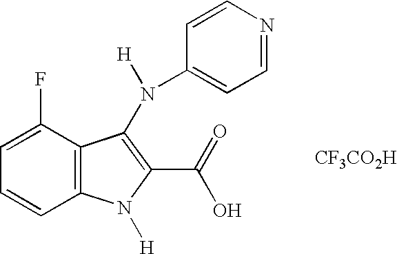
C12=C(C(N(C3=CC=NC=C3)[H])=C(C(=O)O)N1[H])C(F)=CC=C2.[CF3CO2H]
